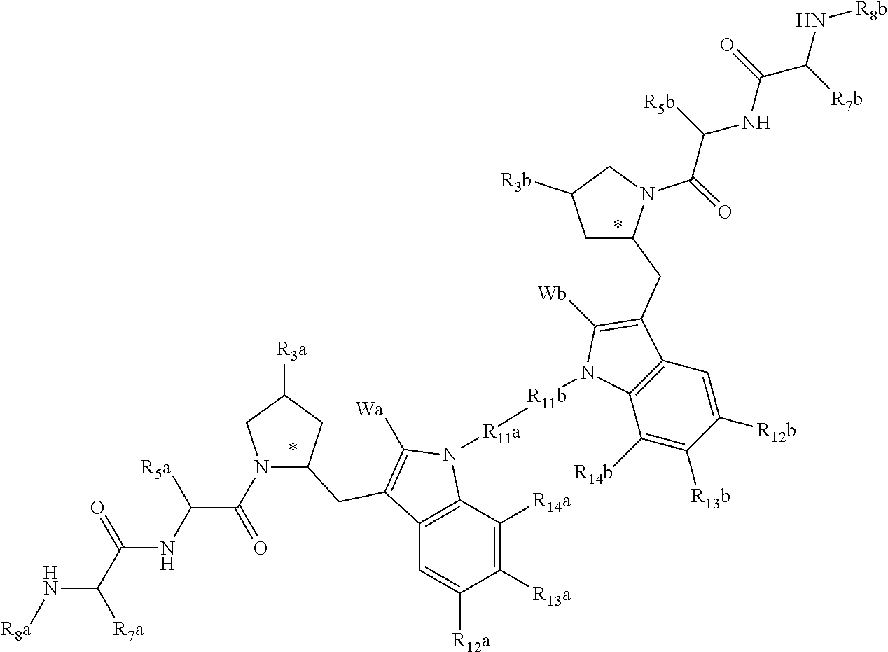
C1C(CC2=C([Wb])N([R11b][R11a]N3C4=C(C=C([R12a])C([R13a])=C4[R14a])C(CC4N(C(=O)C(NC(C(N[R8a])[R7a])=O)[R5a])CC([R3a])C4)=C3[Wa])C3=C2C=C([R12b])C([R13b])=C3[R14b])N(C(C([R5b])NC(=O)C(N[R8b])[R7b])=O)CC1[R3b]
